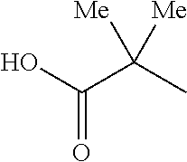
OC(C(C)([Me])[Me])=O
